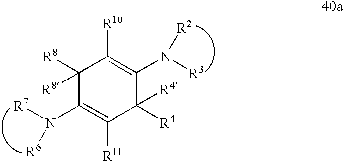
N([R6])(C1=C([R11])C([R4])([R4])C(N([R3])[R2])=C([R10])C1([R8])[R8])[R7]
